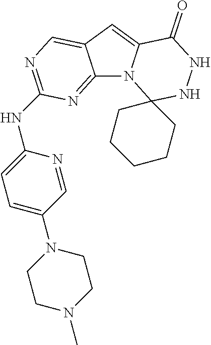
C12=NC(NC3=CC=C(N4CCN(C)CC4)C=N3)=NC=C1C=C1N2C2(NNC1=O)CCCCC2
